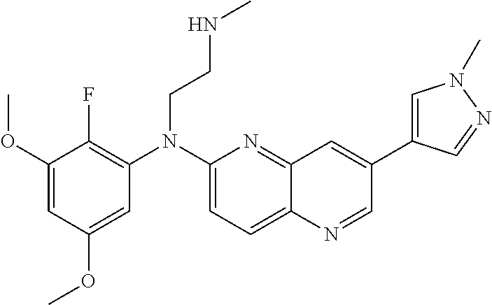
C1=C(OC)C=C(OC)C(F)=C1N(C1=CC=C2C(=N1)C=C(C1=CN(C)N=C1)C=N2)CCNC
